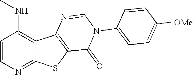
C1=CN=C2C(=C1NC)C1=C(S2)C(=O)N(C2=CC=C([OMe])C=C2)C=N1
